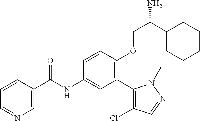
C1=CC(C(=O)NC2=CC(C3=C(Cl)C=NN3C)=C(OCC(N)C3CCCCC3)C=C2)=CN=C1
